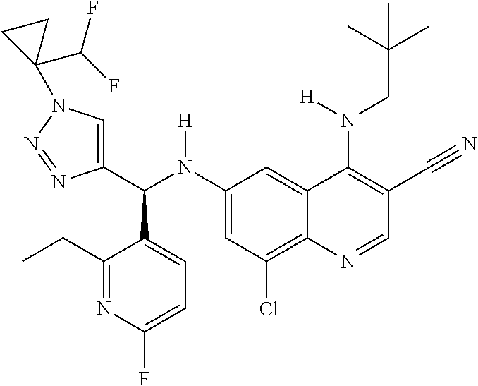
C1(N(C(C2=CN(C3(C(F)F)CC3)N=N2)C2=CC=C(F)N=C2CC)[H])=CC(Cl)=C2C(=C1)C(N(CC(C)(C)C)[H])=C(C#N)C=N2
